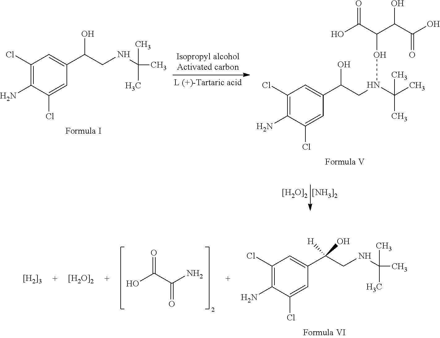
C1(Cl)=C(N)C(Cl)=CC(C(O)CNC(C)(C)C)=C1.C1(Cl)=C(N)C(Cl)=CC(C(O)CN(C(C)(C)C)OC(C(C(O)=O)O)C(O)=O)=C1.[[H2O]2].[[NH3]2].C1(Cl)=C(N)C(Cl)=CC(C(CNC(C)(C)C)([H])O)=C1.O=C(C(N)=O)O.[[H2O]2].[[H2]3]
